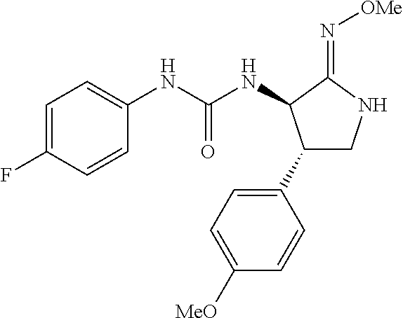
C1(NC(NC2C(C3=CC=C([OMe])C=C3)CNC2=N[OMe])=O)=CC=C(F)C=C1
